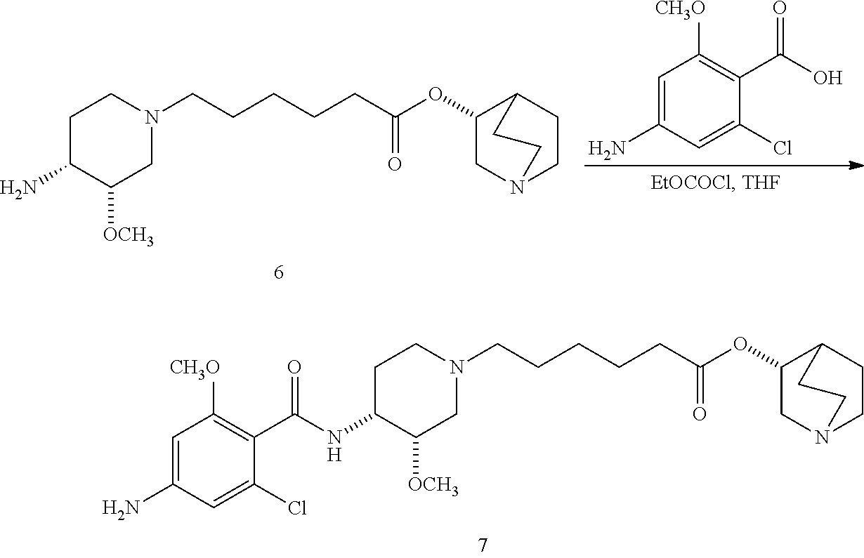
C1C(N)C([OCH3])CN(CCCCCC(OC2CN3CCC2CC3)=O)C1.C1=C(N)C=C(Cl)C(C(O)=O)=C1[CH3O].C1C(NC(C2=C([CH3O])C=C(N)C=C2Cl)=O)C([OCH3])CN(CCCCCC(OC2CN3CCC2CC3)=O)C1
